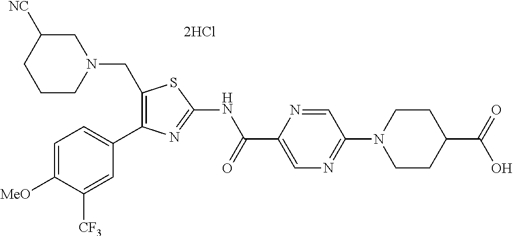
C1(CN2CC([NC])CCC2)=C(C2=CC=C([MeO])C([CF3])=C2)N=C(NC(C2=CN=C(N3CCC(C(=O)O)CC3)C=N2)=O)S1
